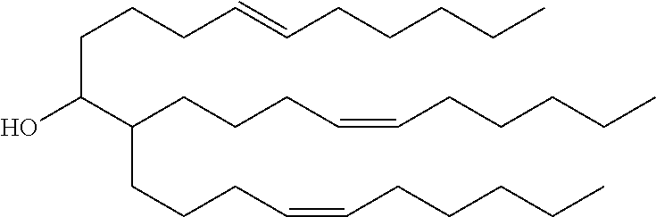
OC(C(CCCC=CCCCCC)CCCC=CCCCCC)CCCC=CCCCCC
